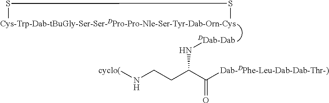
[Cys-Trp-Dab-tBuGly-Ser-Ser-DPro-Pro-Nle-Ser-Tyr-Dab-Orn-Cys]1SS1.[DDab-Dab]NC(CCN[cyclo(])C([Dab-DPhe-Leu-Dab-Dab-Thr-)])=O
